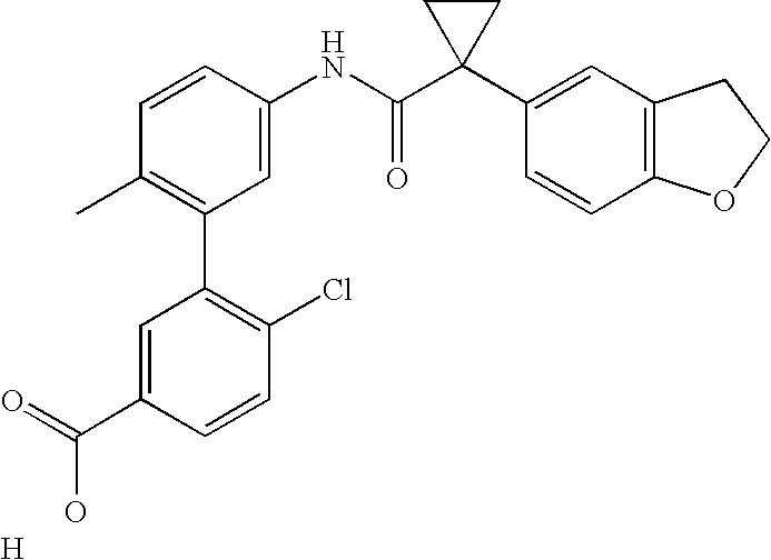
C1=CC(NC(C2(C3=CC4=C(C=C3)OCC4)CC2)=O)=CC(C2=C(Cl)C=CC(C(O)=O)=C2)=C1C.[H]
